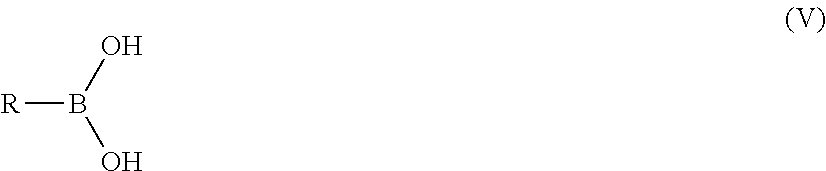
OB(O)[R]
